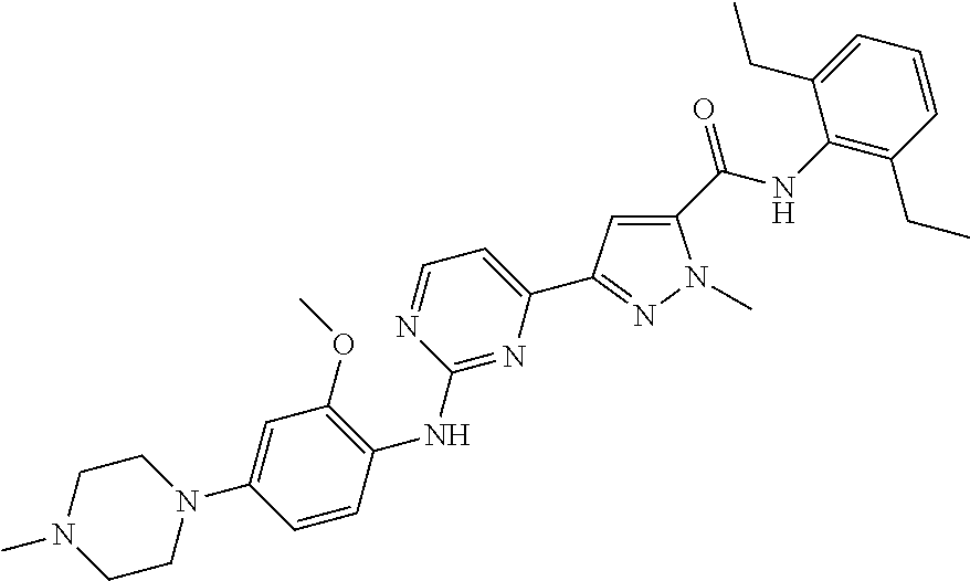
C1=C(CC)C(NC(C2=CC(C3=CC=NC(NC4=C(OC)C=C(N5CCN(C)CC5)C=C4)=N3)=NN2C)=O)=C(CC)C=C1
